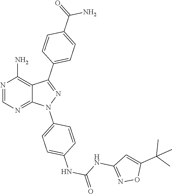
N1=CN=C2C(=C1N)C(C1=CC=C(C(N)=O)C=C1)=NN2C1=CC=C(NC(=O)NC2=NOC(C(C)(C)C)=C2)C=C1
